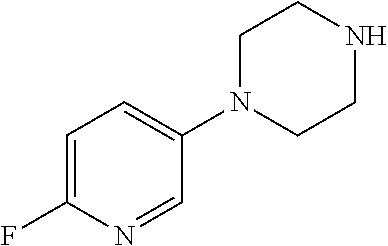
C1=C(F)N=CC(N2CCNCC2)=C1
